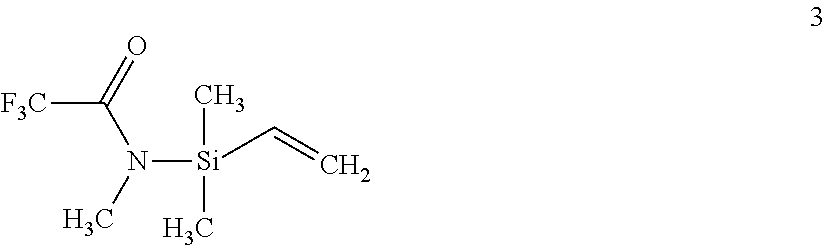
[F3C]C(=O)N(C)[Si](C)(C)C=C
